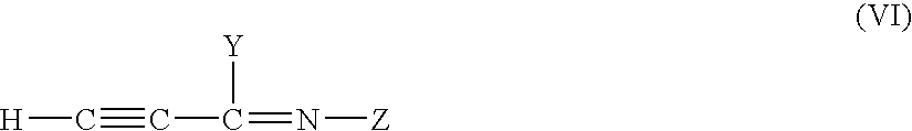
C([Y])(=N[Z])C#C[H]
